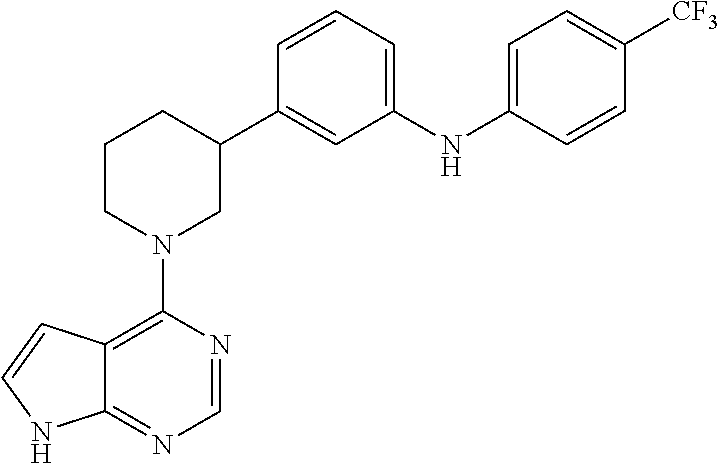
C12=C(N3CC(C4=CC(NC5=CC=C([CF3])C=C5)=CC=C4)CCC3)N=CN=C1NC=C2
